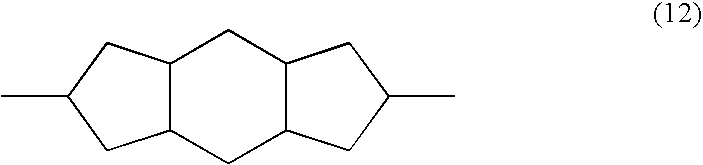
C12C(CC3C(C1)CC(C)C3)CC(C)C2
